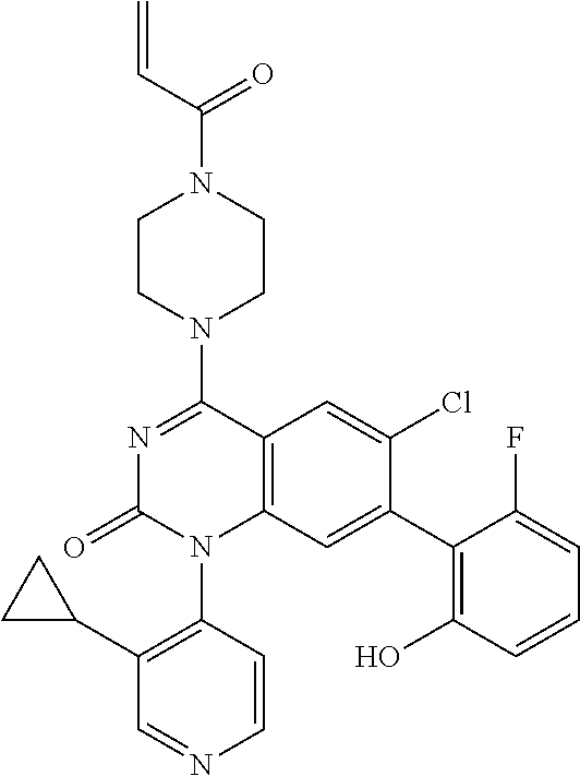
C=CC(N1CCN(C2=NC(=O)N(C3=C(C4CC4)C=NC=C3)C3=C2C=C(Cl)C(C2=C(O)C=CC=C2F)=C3)CC1)=O
